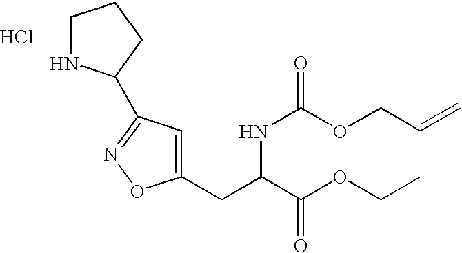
C1=C(CC(C(OCC)=O)NC(=O)OCC=C)ON=C1C1NCCC1.Cl
